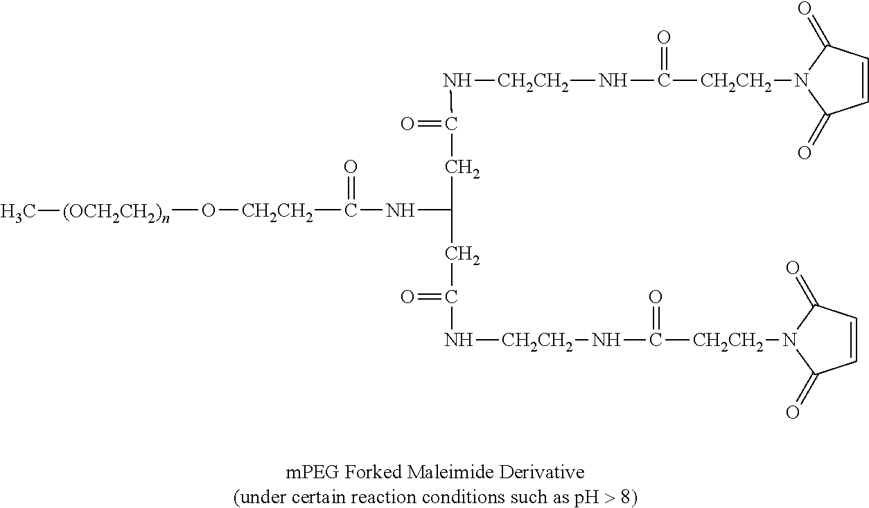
C([CH2CH2]N1C(=O)C=CC1=O)(=O)N[CH2CH2]NC(CC(NC([CH2CH2]O[(OCH2CH2)n]C)=O)CC(N[CH2CH2]NC([CH2CH2]N1C(=O)C=CC1=O)=O)=O)=O
